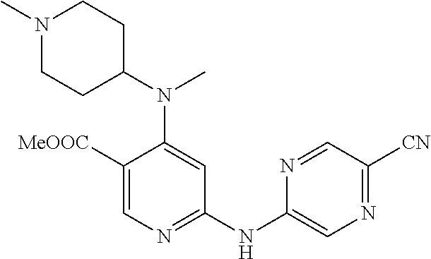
C1(NC2=CN=C([CN])C=N2)=NC=C([MeOOC])C(N(C)C2CCN(C)CC2)=C1
